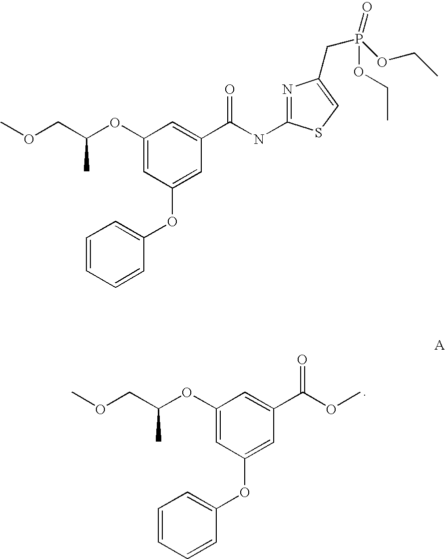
C1(OC(COC)C)=CC(OC2=CC=CC=C2)=CC(C(OC)=O)=C1.C1(OC(COC)C)=CC(OC2=CC=CC=C2)=CC(C(NC2=NC(CP(OCC)(=O)OCC)=CS2)=O)=C1
